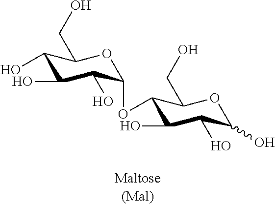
C1(O)C(O)C(O)C(OC2C(O)C(O)C(O)OC2CO)OC1CO
